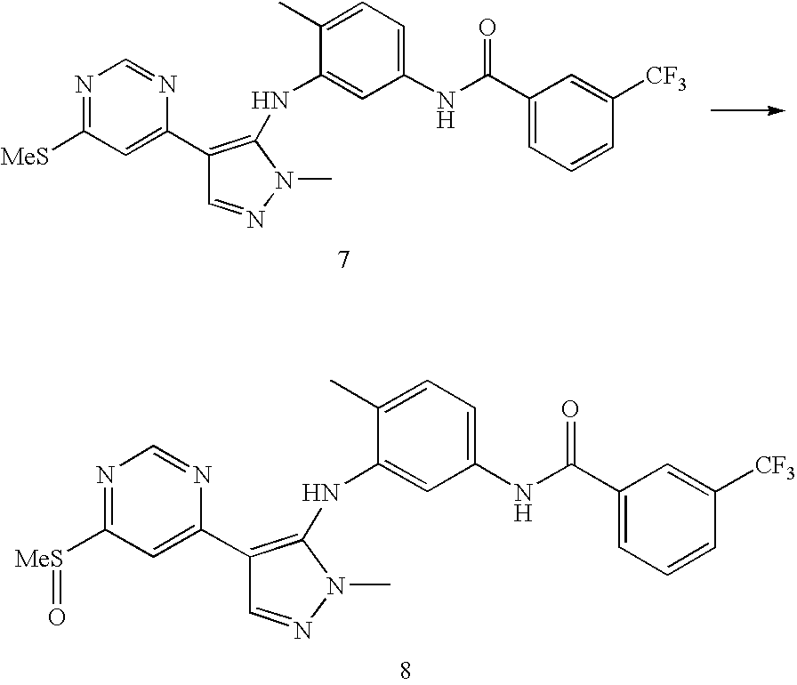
N1=C([MeS])C=C(C2=C(NC3=CC(NC(C4=CC=CC([CF3])=C4)=O)=CC=C3C)N(C)N=C2)N=C1.N1=C([MeS]=O)C=C(C2=C(NC3=CC(NC(C4=CC=CC([CF3])=C4)=O)=CC=C3C)N(C)N=C2)N=C1
